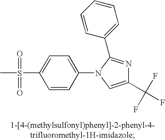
C1=CC(N2C=C(C(F)(F)F)N=C2C2=CC=CC=C2)=CC=C1S(C)(=O)=O
